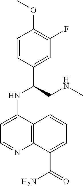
C1=CC(C(CNC)NC2=CC=NC3=C2C=CC=C3C(=O)N)=CC(F)=C1OC
